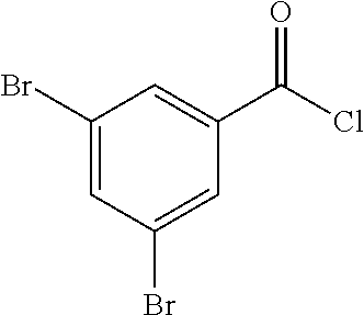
C1(Br)=CC(Br)=CC(C(Cl)=O)=C1
